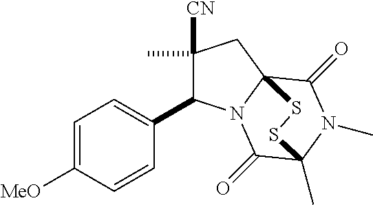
C1=C([MeO])C=CC(C2C(C)([CN])CC34N2C(=O)C(C)(N(C)C3=O)SS4)=C1
